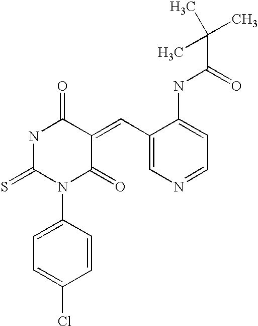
N1C(=S)N(C2=CC=C(Cl)C=C2)C(=O)C(=CC2=CN=CC=C2NC(=O)C(C)(C)C)C1=O
